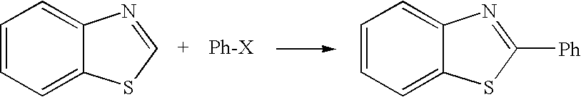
C1=CC=C2C(=C1)N=CS2.C1=CC=C2C(=C1)N=C([Ph])S2
